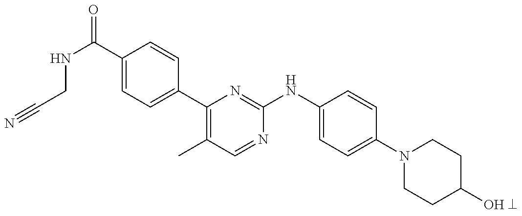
C1(C(NCC#N)=O)=CC=C(C2=C(C)C=NC(NC3=CC=C(N4CCC(O)CC4)C=C3)=N2)C=C1
